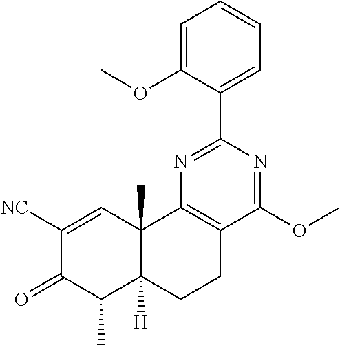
C1([NC])=CC2(C)C([H])(C(C)C1=O)CCC1=C2N=C(C2=CC=CC=C2OC)N=C1OC
